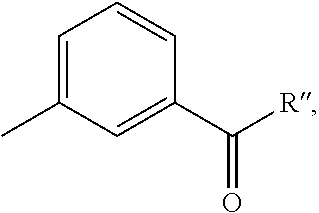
C1=C(C)C=C(C([R])=O)C=C1
